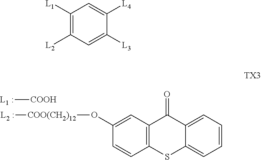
C1(O[COO(CH2)12][L2 :])=CC2=C(C=C1)SC1=CC=CC=C1C2=O.[L1 :][COOH].C1([L1])=C([L2])C=C([L3])C([L4])=C1
